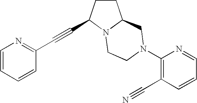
C1=CC=CC(C#CC2CCC3N2CCN(C2=C(C#N)C=CC=N2)C3)=N1
